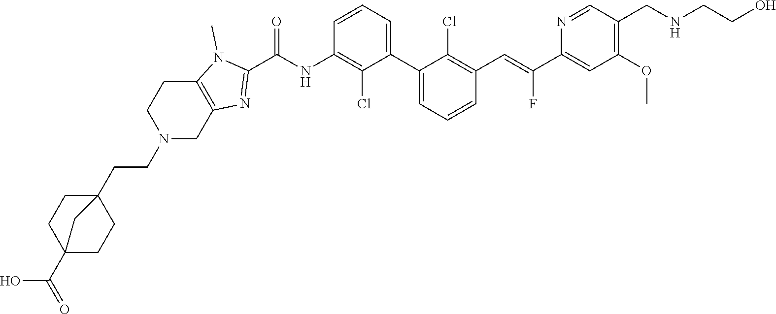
C12(CCN3CC4=C(CC3)N(C)C(C(NC3=C(Cl)C(C5=CC=CC(C=C(C6=CC(OC)=C(CNCCO)C=N6)F)=C5Cl)=CC=C3)=O)=N4)CCC(C(=O)O)(CC1)C2
